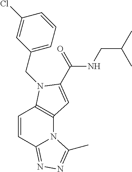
C1=CC2=NN=C(C)N2C2=C1N(CC1=CC=CC(Cl)=C1)C(C(NCC(C)C)=O)=C2
